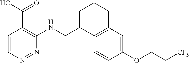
C1=CN=NC(NCC2C3=C(CCC2)C=C(OCC[CF3])C=C3)=C1C(O)=O
